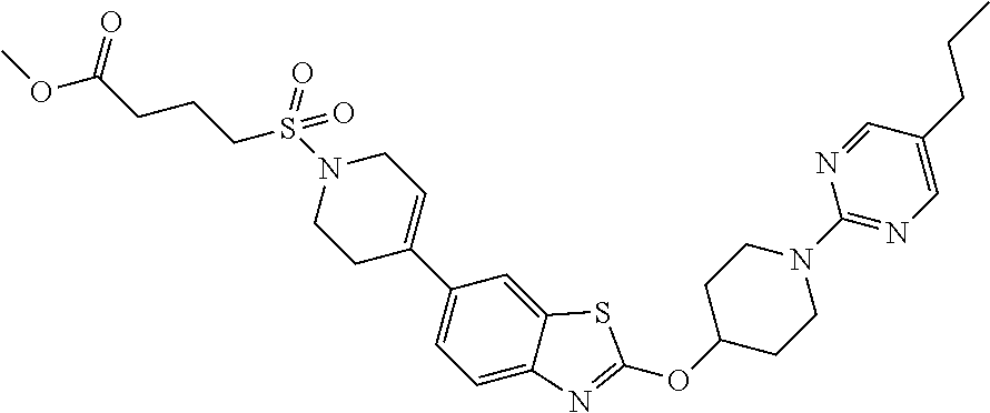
C1C(C2=CC=C3C(=C2)SC(OC2CCN(C4=NC=C(CCC)C=N4)CC2)=N3)=CCN(S(CCCC(OC)=O)(=O)=O)C1
